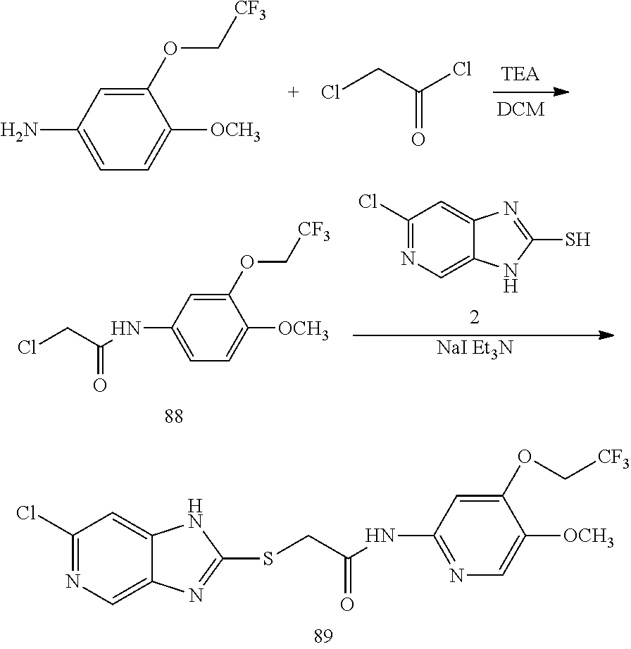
C1(Cl)=NC=C2C(=C1)NC(SCC(NC1=NC=C([OCH3])C(OC[CF3])=C1)=O)=N2.C1([OCH3])=CC=C(N)C=C1OC[CF3].ClCC(=O)Cl.C1(Cl)=NC=C2C(=C1)N=C(S)N2.[NaI Et3N].C1([OCH3])=CC=C(NC(=O)CCl)C=C1OC[CF3]
